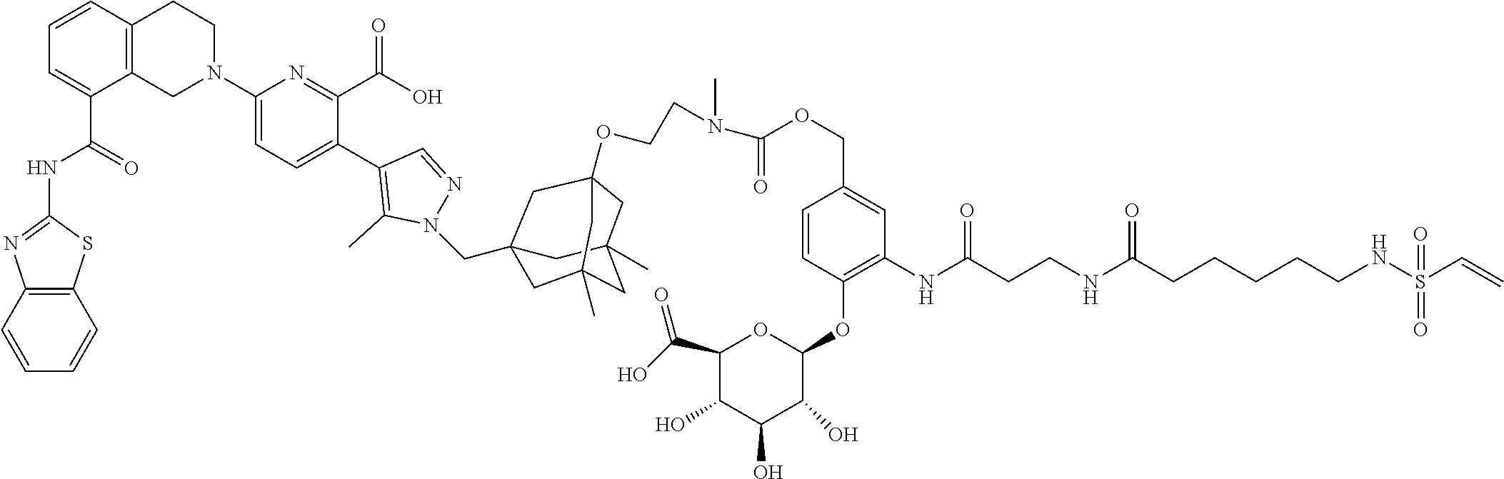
C12=C(C=CC=C1)SC(NC(C1=CC=CC3=C1CN(C1=CC=C(C4=C(C)N(CC56CC7(C)CC(C)(C5)CC(OCCN(C(OCC5=CC(NC(CCNC(CCCCCNS(C=C)(=O)=O)=O)=O)=C(OC8C(O)C(O)C(O)C(C(O)=O)O8)C=C5)=O)C)(C6)C7)N=C4)C(C(O)=O)=N1)CC3)=O)=N2
